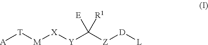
[A][T][M][X][Y]C([Z][D][L])([E])[R1]
